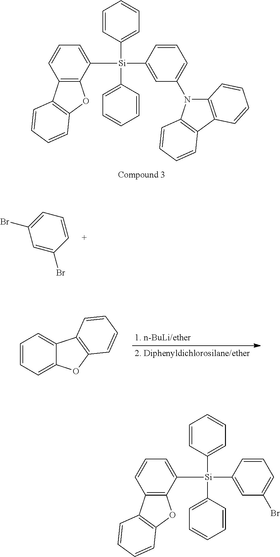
C1=CC([Si](C2=CC=CC3=C2OC2=C3C=CC=C2)(C2=CC(N3C4=C(C5=C3C=CC=C5)C=CC=C4)=CC=C2)C2=CC=CC=C2)=CC=C1.C1=CC([Si](C2=CC=CC3=C2OC2=C3C=CC=C2)(C2=CC(Br)=CC=C2)C2=CC=CC=C2)=CC=C1.C1=CC=C(Br)C=C1Br.C1=CC=C2C(=C1)C1=C(O2)C=CC=C1
